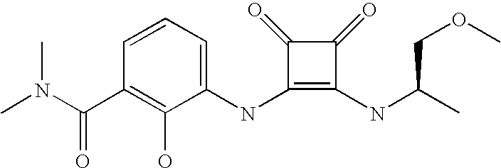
C(C1=C(O)C(NC2=C(NC(C)COC)C(=O)C2=O)=CC=C1)(=O)N(C)C
